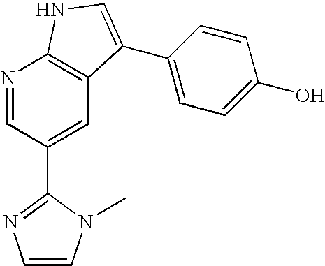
N1=CC(C2=NC=CN2C)=CC2=C1NC=C2C1=CC=C(O)C=C1
